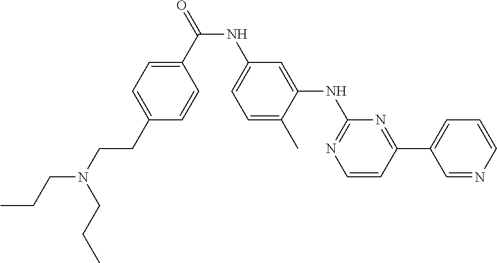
C(NC1=CC=C(C)C(NC2=NC=CC(C3=CC=CN=C3)=N2)=C1)(=O)C1=CC=C(CCN(CCC)CCC)C=C1
